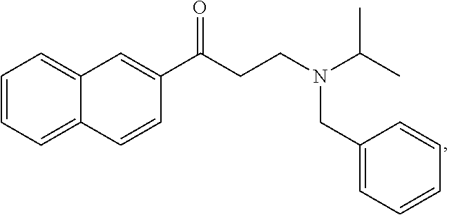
C1=CC=C2C(=C1)C=C(C(CCN(C(C)C)CC1=CC=CC=C1)=O)C=C2
